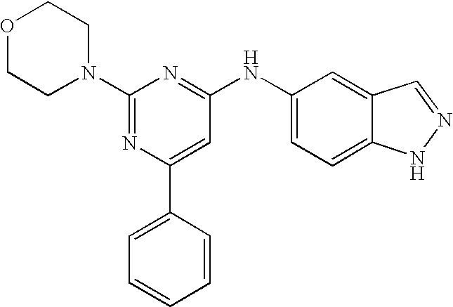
C1(N2CCOCC2)=NC(C2=CC=CC=C2)=CC(NC2=CC=C3C(=C2)C=NN3)=N1
